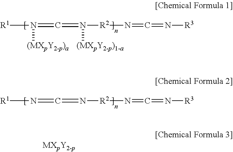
[R1]N(=C=N([R2]N=C=N[R3])[(MXpY2-p)1-a])[(MXpY2-p)a].[R1]N=C=N[R2]N=C=N[R3]
